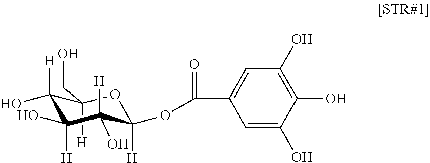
[H]C1(CO)C([H])(O)C([H])(O)C([H])(O)C([H])(OC(=O)C2=CC(O)=C(O)C(O)=C2)O1
